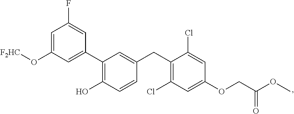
C1(C2=C(O)C=CC(CC3=C(Cl)C=C(OCC(OC)=O)C=C3Cl)=C2)=CC(O[F2HC])=CC(F)=C1
